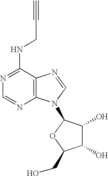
C12=C(N=CN1C1C(O)C(O)C(CO)O1)C(NCC#C)=NC=N2
